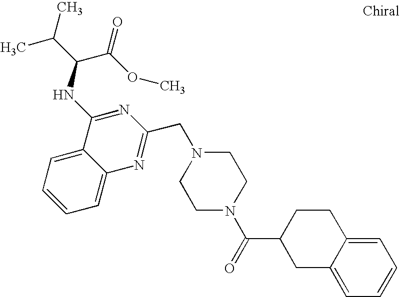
C1=C2C(=CC=C1)C(NC(C(C)C)C(OC)=O)=NC(CN1CCN(C(=O)C3CC4=CC=CC=C4CC3)CC1)=N2
